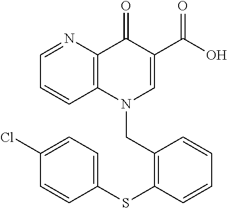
C1=CC2=C(N=C1)C(=O)C(C(O)=O)=CN2CC1=C(SC2=CC=C(Cl)C=C2)C=CC=C1
